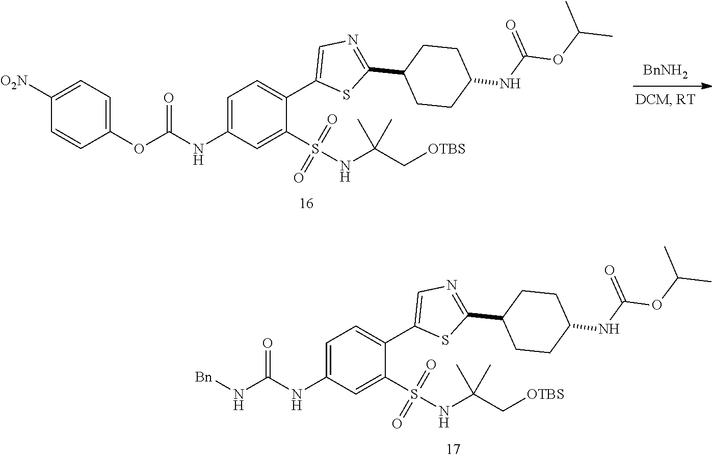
C1=C(NC(=O)OC2=CC=C([O2N])C=C2)C=C(S(NC(C[OTBS])(C)C)(=O)=O)C(C2=CN=C(C3CCC(NC(=O)OC(C)C)CC3)S2)=C1.[BnNH2].C1=C(NC(=O)N[Bn])C=C(S(NC(C[OTBS])(C)C)(=O)=O)C(C2=CN=C(C3CCC(NC(=O)OC(C)C)CC3)S2)=C1
